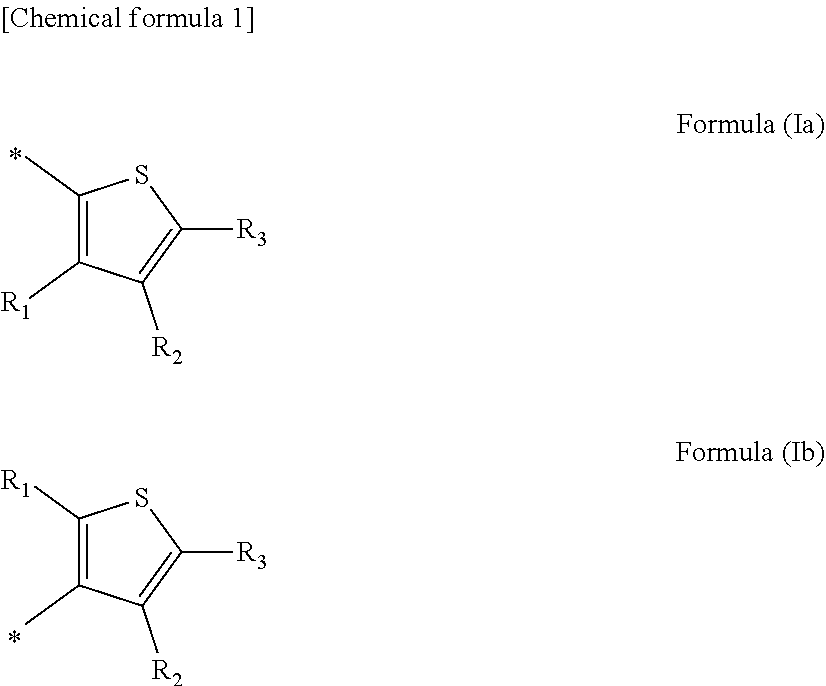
C1(C)=C([R1])C([R2])=C([R3])S1.C1([R1])=C(C)C([R2])=C([R3])S1
